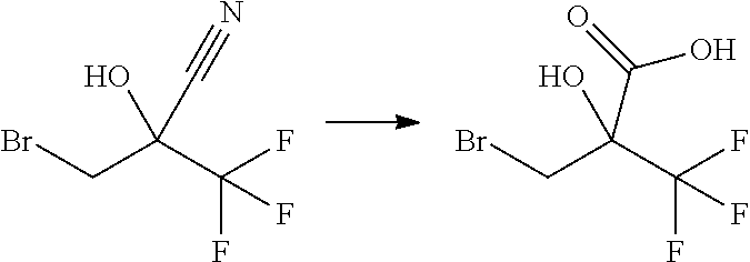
BrCC(C(F)(F)F)(O)C#N.BrCC(C(F)(F)F)(O)C(=O)O
